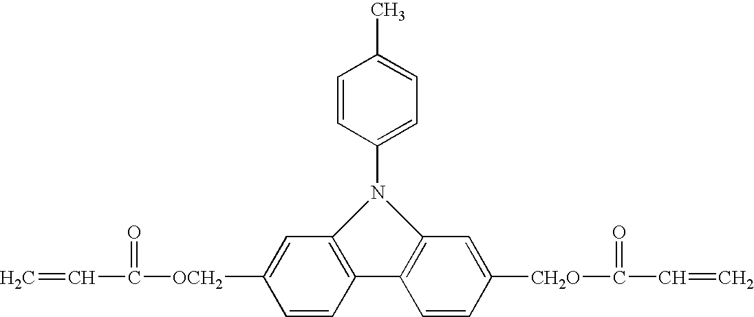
C1=CC([CH2O]C(=O)C=C)=CC2=C1C1=C(C=C([OCH2]C(=O)C=C)C=C1)N2C1=CC=C(C)C=C1
